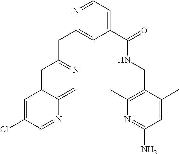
C1(C(NCC2=C(C)N=C(N)C=C2C)=O)=CC=NC(CC2=NC=C3C(=C2)C=C(Cl)C=N3)=C1
